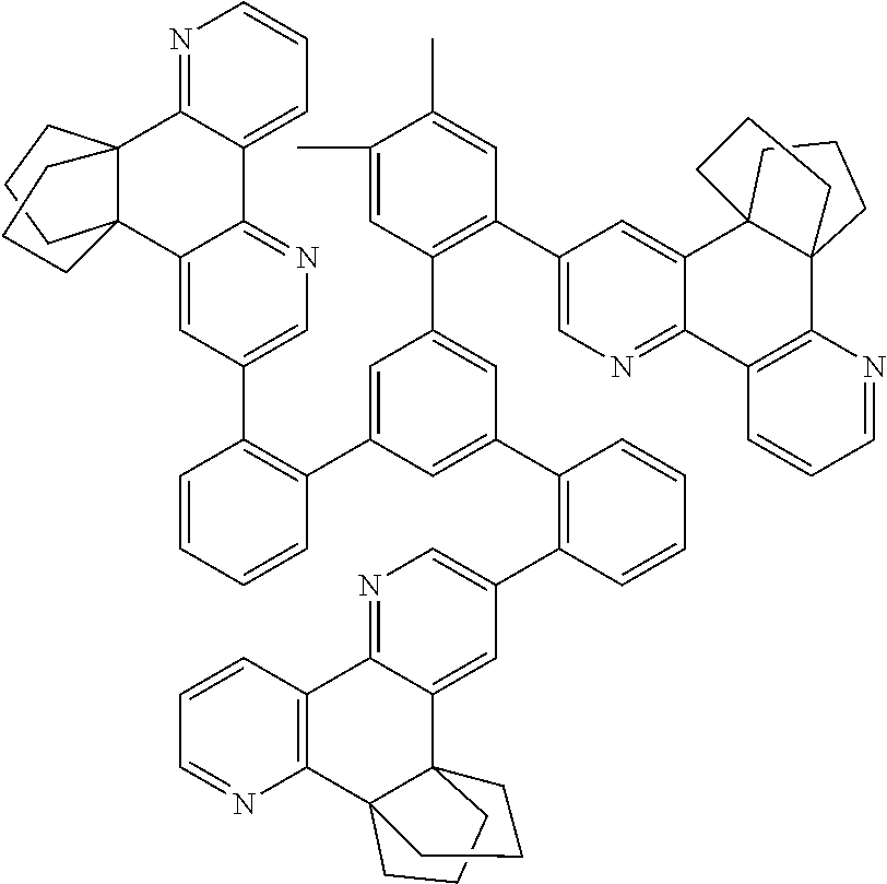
N1=C2C(=CC(C3=C(C4=CC(C5=C(C6=CN=C7C(=C6)C68C(C9=NC=CC=C79)(CCC6)CCC8)C=CC=C5)=CC(C5=C(C6=CN=C7C(=C6)C68C(C9=C7C=CC=N9)(CCC6)CCC8)C=C(C)C(C)=C5)=C4)C=CC=C3)=C1)C13C(C4=C2C=CC=N4)(CCC1)CCC3
